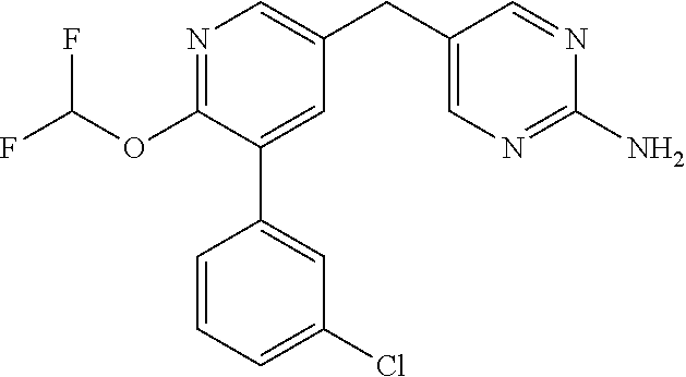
C1(OC(F)F)=NC=C(CC2=CN=C(N)N=C2)C=C1C1=CC(Cl)=CC=C1
